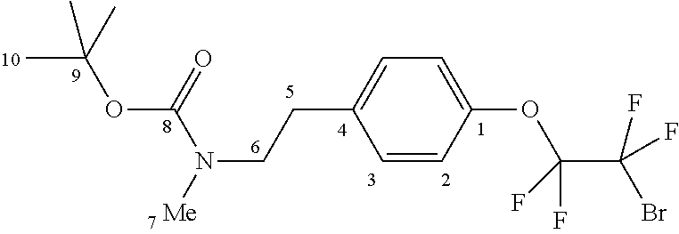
C1=CC(OC(C(Br)(F)F)(F)F)=CC=C1CCN(C(=O)OC(C)(C)C)[Me]
